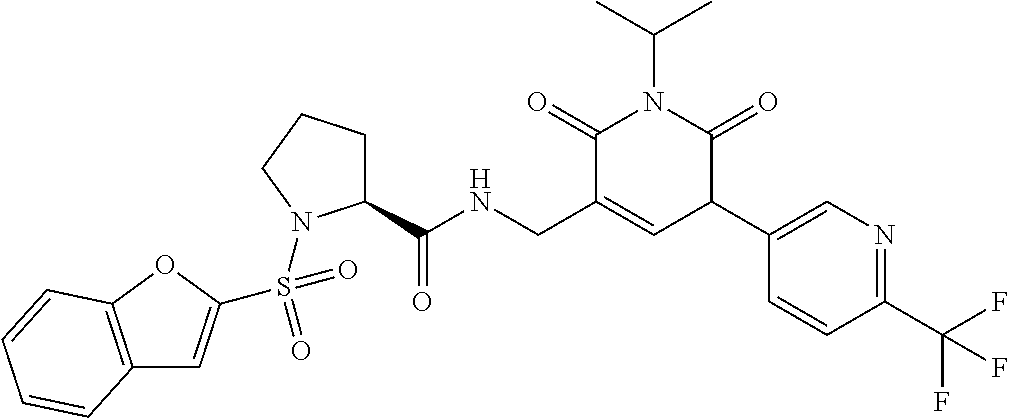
C12=C(OC(S(=O)(=O)N3C(C(NCC4=CC(C5=CN=C(C(F)(F)F)C=C5)C(=O)N(C(C)C)C4=O)=O)CCC3)=C1)C=CC=C2
